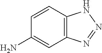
C1=CC2=C(C=C1N)N=NN2
